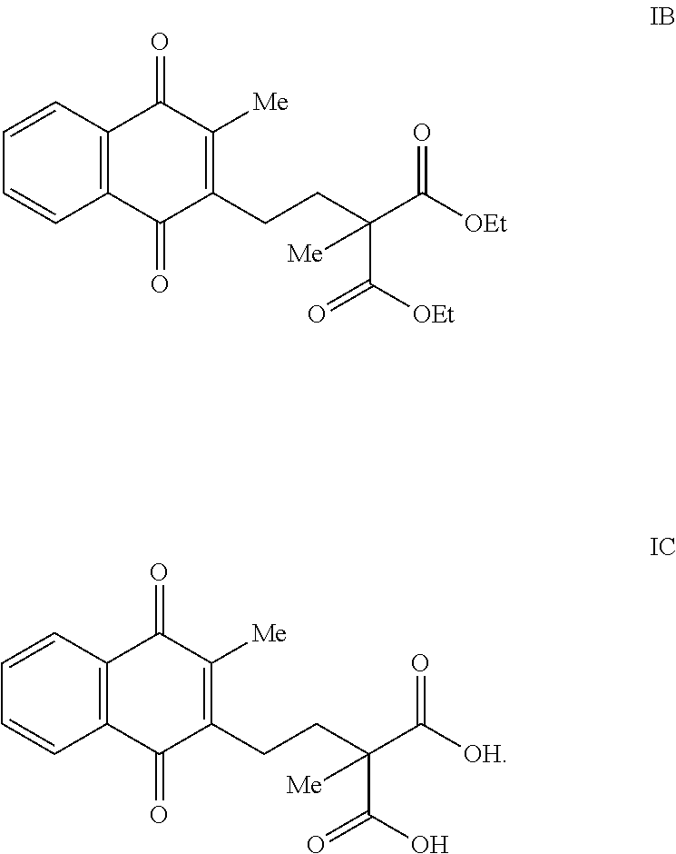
C1=CC=CC2=C1C(=O)C([Me])=C(CCC(C([OEt])=O)(C([OEt])=O)[Me])C2=O.C1=CC=CC2=C1C(=O)C([Me])=C(CCC(C([OH])=O)(C(O)=O)[Me])C2=O
